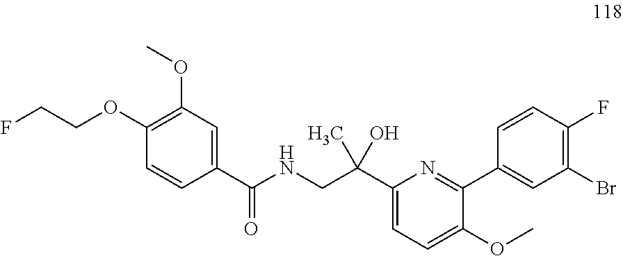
C1(C(NCC(C2=CC=C(OC)C(C3=CC(Br)=C(F)C=C3)=N2)(C)O)=O)=CC(OC)=C(OCCF)C=C1
